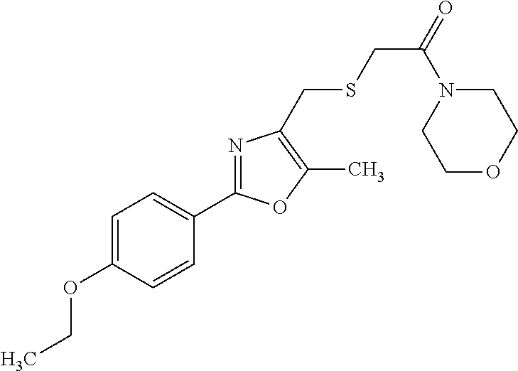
C1=C(OCC)C=CC(C2=NC(CSCC(=O)N3CCOCC3)=C(C)O2)=C1
